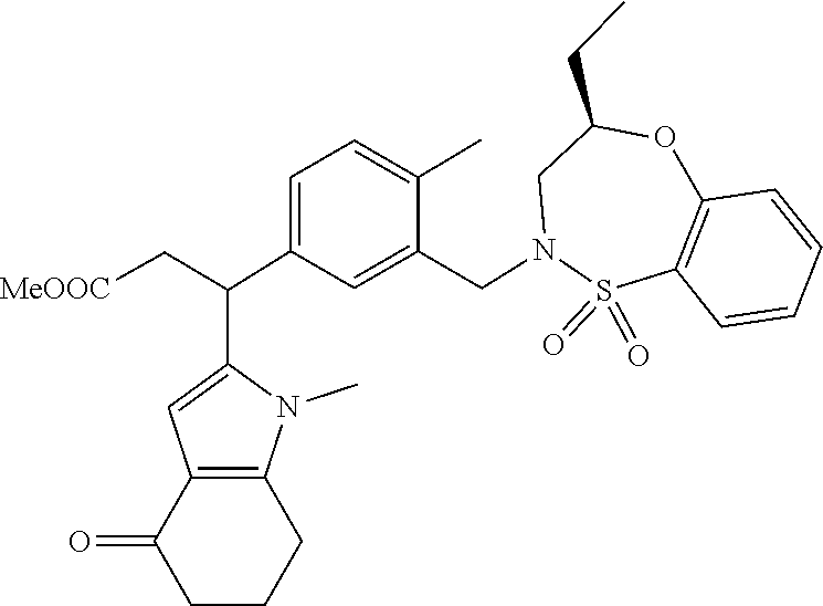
S1(=O)(=O)C2=C(C=CC=C2)OC(CC)CN1CC1=CC(C(C2=CC3=C(N2C)CCCC3=O)C[MeOOC])=CC=C1C
